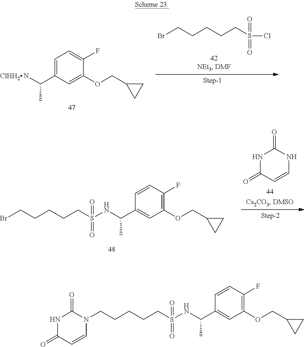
C1=CC(F)=C(OCC2CC2)C=C1C(NS(CCCCCN1C(=O)NC(=O)C=C1)(=O)=O)C.C1=C(C(N)C)C=C(OCC2CC2)C(F)=C1.BrCCCCCS(=O)(=O)Cl.C1=CC(F)=C(OCC2CC2)C=C1C(NS(CCCCCBr)(=O)=O)C.N1C(=O)C=CNC1=O
